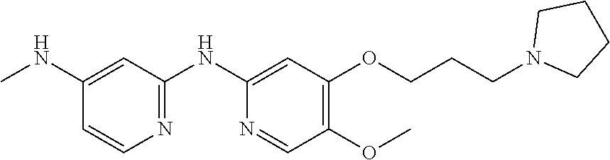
C1(NC)=CC(NC2=CC(OCCCN3CCCC3)=C(OC)C=N2)=NC=C1
